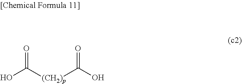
O=C([(CH2)p]C(O)=O)O
